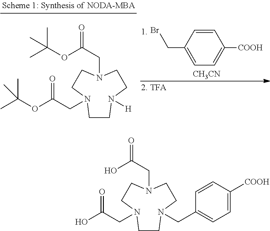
C1=CC(CBr)=CC=C1[COOH].[CH3CN].N1([H])CCN(CC(=O)OC(C)(C)C)CCN(CC(OC(C)(C)C)=O)CC1.C1=CC([COOH])=CC=C1CN1CCN(CC(=O)O)CCN(CC(O)=O)CC1
